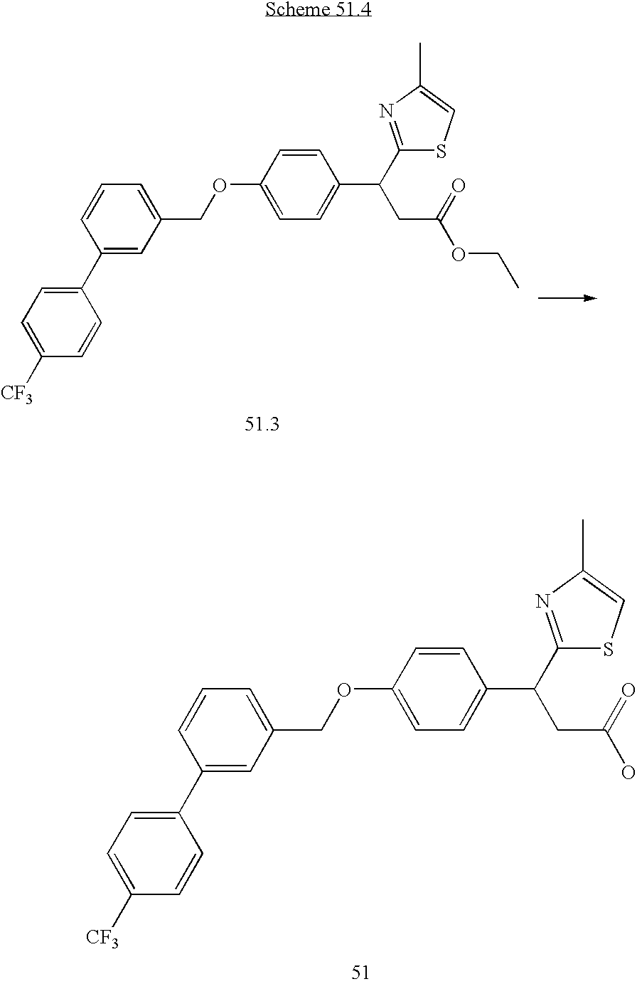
C1(OCC2=CC=CC(C3=CC=C([CF3])C=C3)=C2)=CC=C(C(C2=NC(C)=CS2)CC(OCC)=O)C=C1.C1(OCC2=CC=CC(C3=CC=C([CF3])C=C3)=C2)=CC=C(C(C2=NC(C)=CS2)CC(O)=O)C=C1
